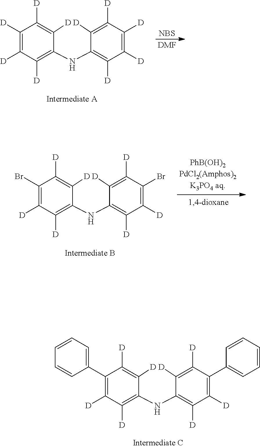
[NBS].[DMF].C1([D])=C([D])C([D])=C(NC2=C([D])C([D])=C([D])C([D])=C2[D])C([D])=C1[D].C1(Br)=C([D])C([D])=C(NC2=C([D])C([D])=C(Br)C([D])=C2[D])C([D])=C1[D].C1(C2=CC=CC=C2)=C([D])C([D])=C(NC2=C([D])C([D])=C(C3=CC=CC=C3)C([D])=C2[D])C([D])=C1[D]
